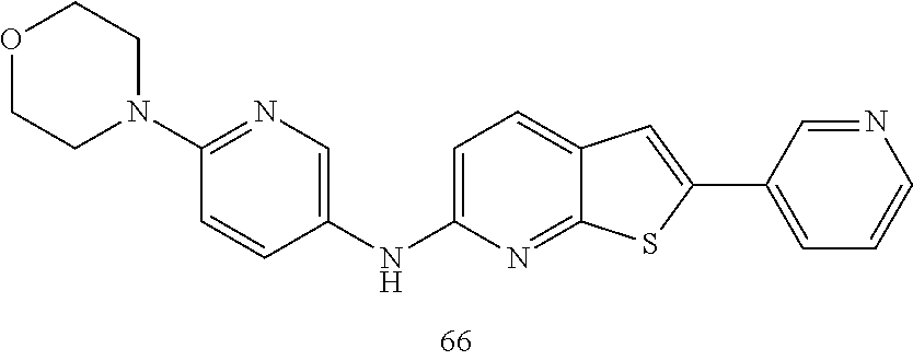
C1=C(NC2=CN=C(N3CCOCC3)C=C2)N=C2C(=C1)C=C(C1=CC=CN=C1)S2
